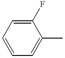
C1(F)=CC=CC=C1C
